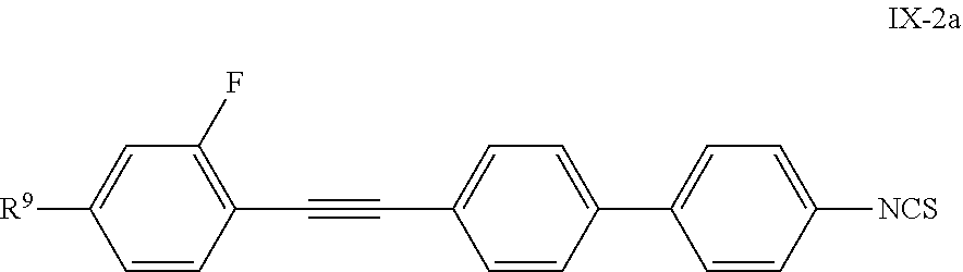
C1=CC(C#CC2=CC=C(C3=CC=C([NCS])C=C3)C=C2)=C(F)C=C1[R9]
